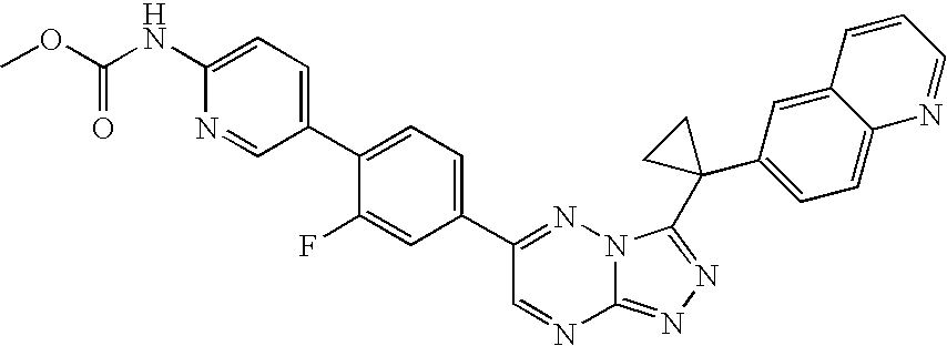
C12=NN=C(C3(C4=CC=C5C(=C4)C=CC=N5)CC3)N1N=C(C1=CC=C(C3=CC=C(NC(OC)=O)N=C3)C(F)=C1)C=N2
